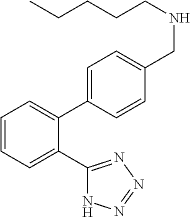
C1=CC=C(C2=NN=NN2)C(C2=CC=C(CNCCCCC)C=C2)=C1
